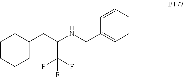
C1CCCC(CC(NCC2=CC=CC=C2)C(F)(F)F)C1
